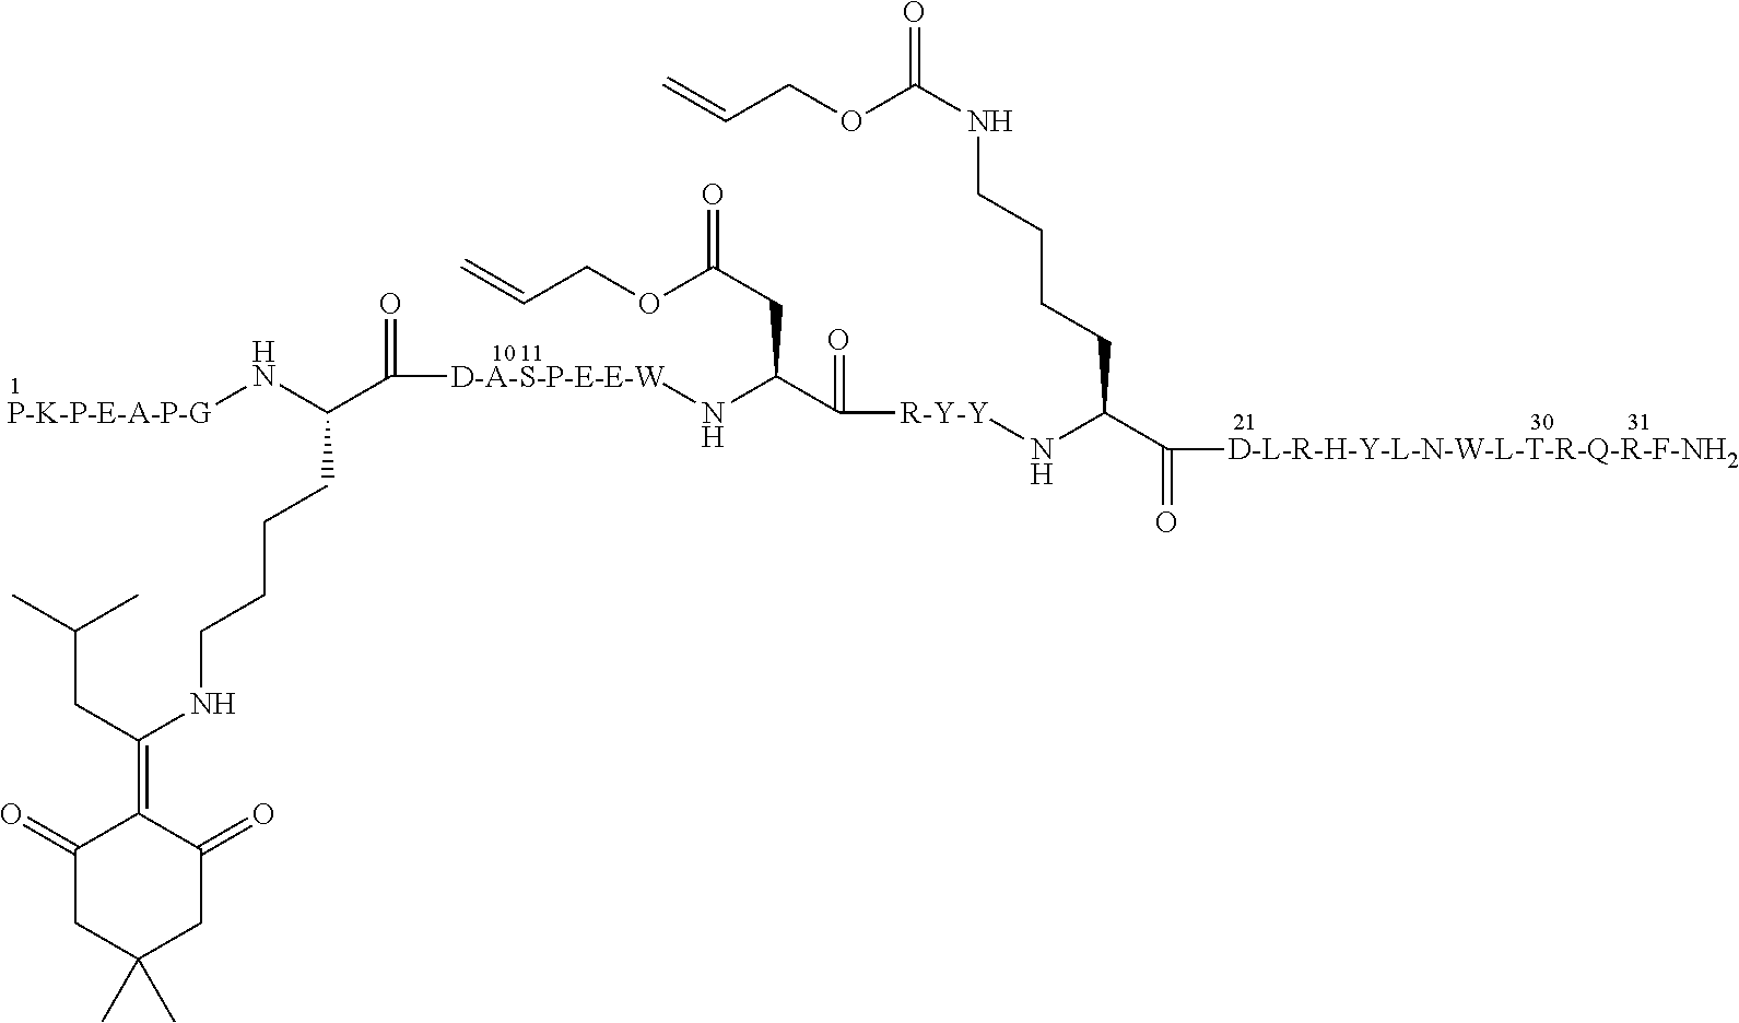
N([P-K-P-E-A-P-G])C(C([D-A-S-P-E-E-W]NC(CC(OCC=C)=O)C([R-Y-Y]NC(CCCCNC(=O)OCC=C)C([D-L-R-H-Y-L-N-W-L-T-R-Q-R-F-NH2])=O)=O)=O)CCCCNC(CC(C)C)=C1C(=O)CC(C)(C)CC1=O
